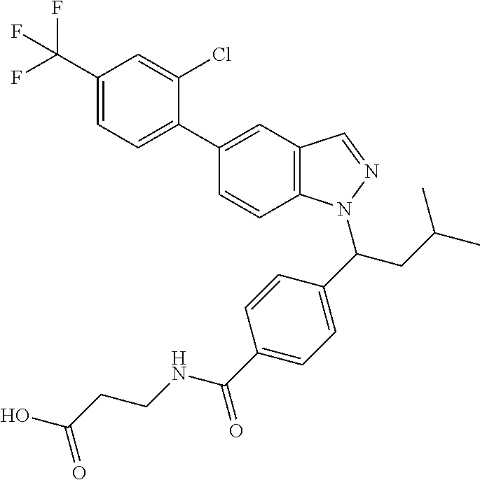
C1(C(F)(F)F)=CC=C(C2=CC3=C(C=C2)N(C(C2=CC=C(C(NCCC(=O)O)=O)C=C2)CC(C)C)N=C3)C(Cl)=C1
